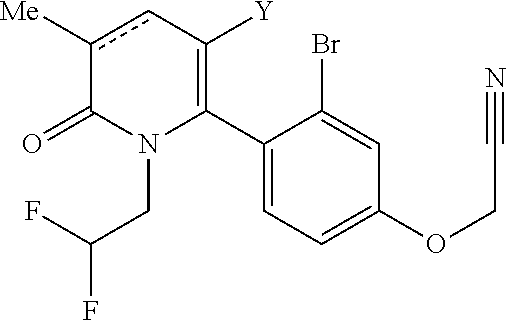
C1(C2=C([Y])cc([Me])C(=O)N2CC(F)F)=CC=C(OCC#N)C=C1Br
